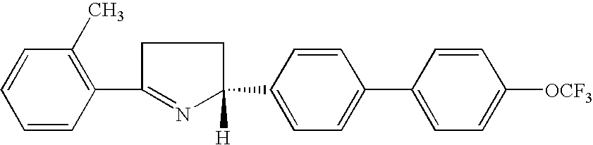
C1=CC(C2=NC(C3=CC=C(C4=CC=C([OCF3])C=C4)C=C3)([H])CC2)=C(C)C=C1
